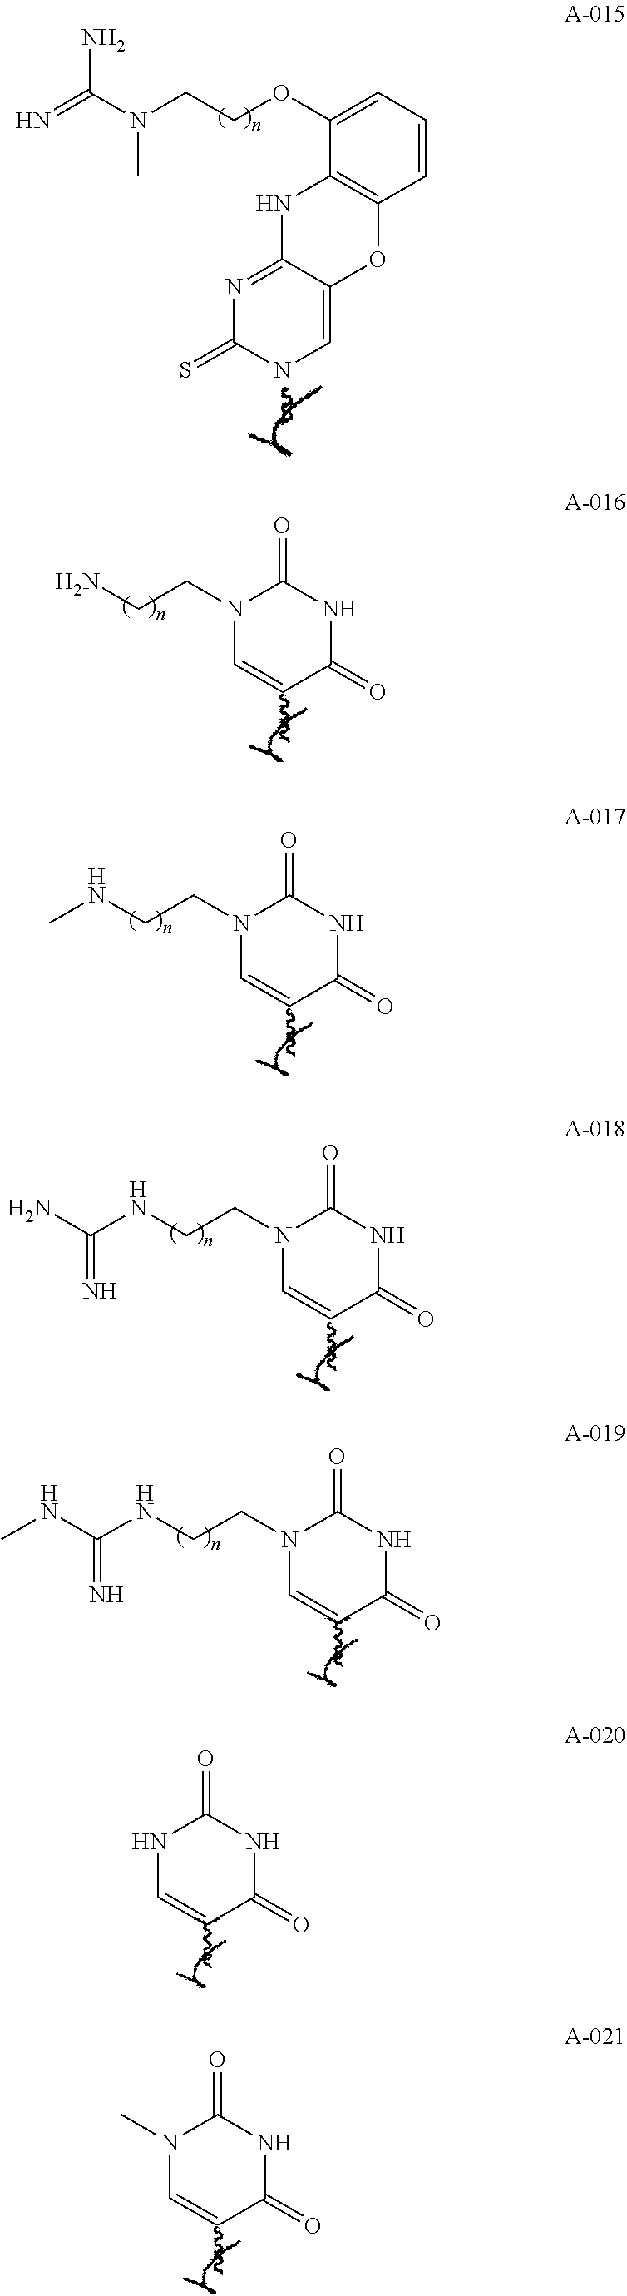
C1(OCCN(C(=N)N)C)=CC=CC2=C1NC1=NC(=S)NC=C1O2.N1(CCN)C=CC(=O)NC1=O.N1(CCNC)C=CC(=O)NC1=O.N1(CCNC(N)=N)C=CC(=O)NC1=O.N1(CCNC(NC)=N)C=CC(=O)NC1=O.N1C=CC(=O)NC1=O.N1(C)C=CC(=O)NC1=O
